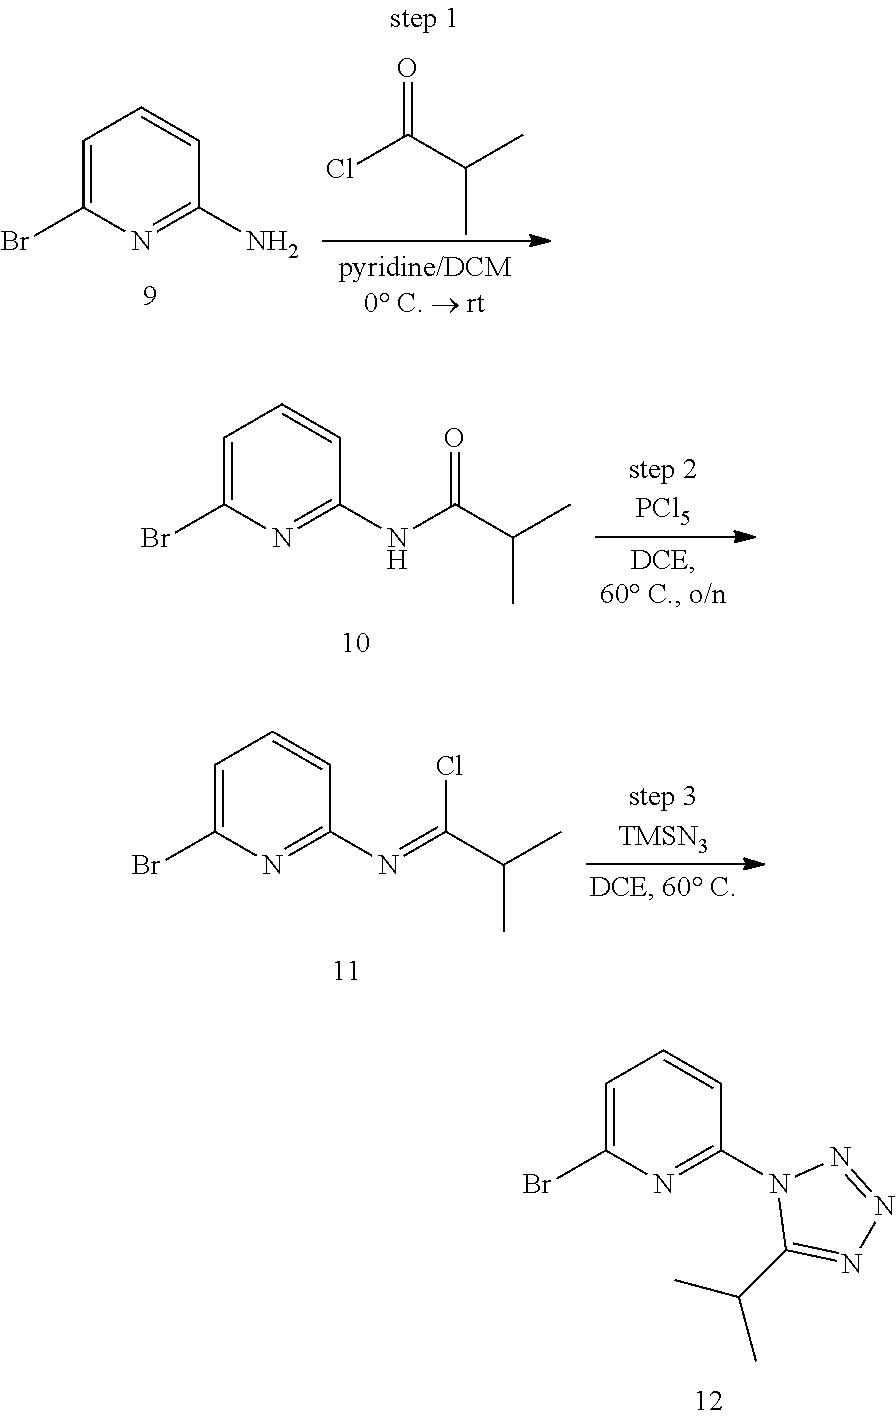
C1=C(Br)N=C(N2C(C(C)C)=NN=N2)C=C1.C1=C(Br)N=C(N)C=C1.ClC(C(C)C)=O.C1=C(Br)N=C(NC(=O)C(C)C)C=C1.C1=C(Br)N=C(N=C(Cl)C(C)C)C=C1
